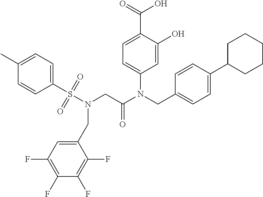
C1=C(O)C(C(=O)O)=CC=C1N(CC1=CC=C(C2CCCCC2)C=C1)C(CN(S(C1=CC=C(C)C=C1)(=O)=O)CC1=CC(F)=C(F)C(F)=C1F)=O
